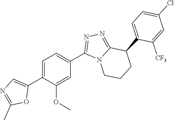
C1(C2=CN=C(C)O2)=CC=C(C2=NN=C3N2CCCC3C2=CC=C(Cl)C=C2[CF3])C=C1OC
